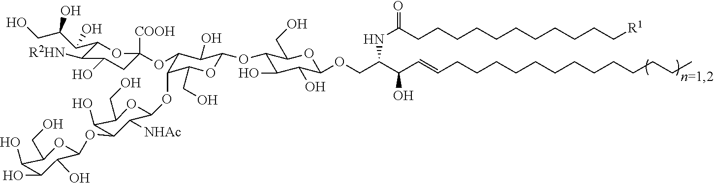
C1(C(C(CO)O)O)C([R2HN])C(O)CC([COOH])(OC2C(OC3C([NHAc])C(OC4C(O)C(O)C(O)C(CO)O4)C(O)C(CO)O3)C(CO)OC(OC3C(O)C(O)C(OCC(C(C=CCCCCCCCCCCCCC)O)NC(CCCCCCCCCCC[R1])=O)OC3CO)C2O)O1
